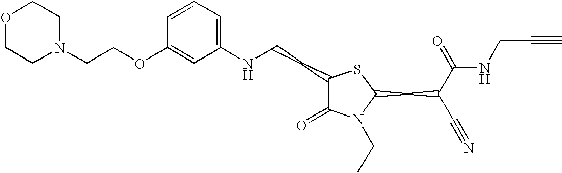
C1=CC=C(NCCC2C(=O)N(CC)C(CC(C#N)C(=O)NCC#C)S2)C=C1OCCN1CCOCC1
